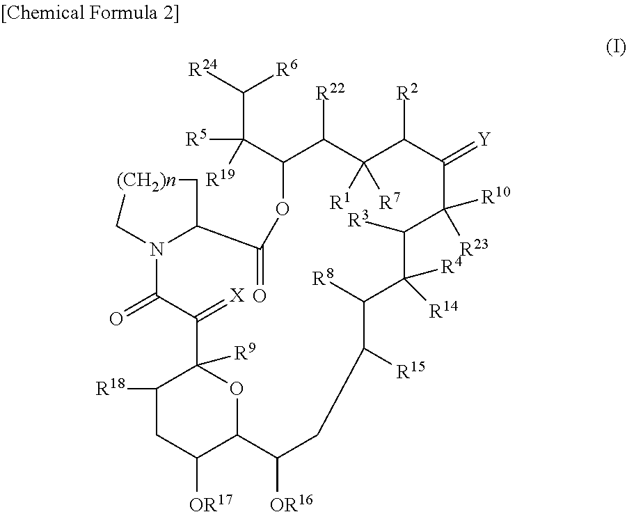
C(C1C([R22])C([R1])([R7])C([R2])C(=[Y])C([R10])([R23])C([R3])C([R4])([R14])C([R8])C([R15])CC([OR16])C2OC([R9])(C(=[X])C(=O)N3C[(CH2)n]CC3C(=O)O1)C([R18])CC2[OR17])(C([R24])[R6])([R5])[R19]
